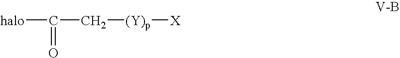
[halo]C(=O)C[(Y)p][X]
